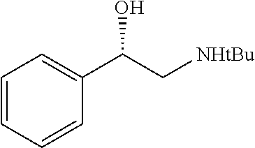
C1=CC=CC(C(C[NHtBu])O)=C1
